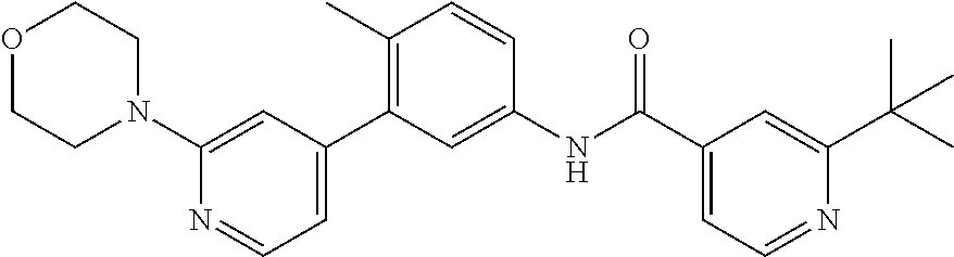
O1CCN(C2=CC(C3=C(C)C=CC(NC(C4=CC=NC(C(C)(C)C)=C4)=O)=C3)=CC=N2)CC1
